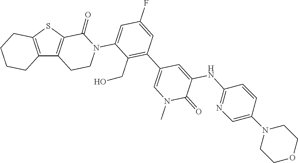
C12=C(SC3=C1CCN(C1=CC(F)=CC(C4=CN(C)C(=O)C(NC5=NC=C(N6CCOCC6)C=C5)=C4)=C1CO)C3=O)CCCC2
